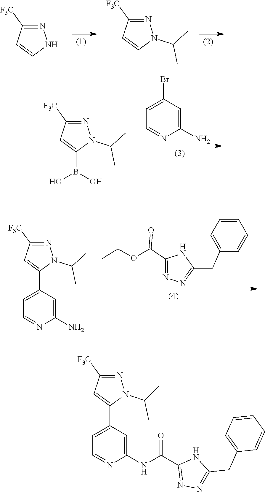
N1N=C([F3C])C=C1.C1([F3C])=NN(C(C)C)C=C1.N1(C(C)C)C(B(O)O)=CC([F3C])=N1.C1=C(N)N=CC=C1Br.O(CC)C(C1=NN=C(CC2=CC=CC=C2)N1)=O.C1([F3C])=NN(C(C)C)C(C2=CC=NC(N)=C2)=C1.C1([F3C])=NN(C(C)C)C(C2=CC=NC(NC(C3=NN=C(CC4=CC=CC=C4)N3)=O)=C2)=C1
